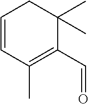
C1=CC(C)=C(C=O)C(C)(C)C1
